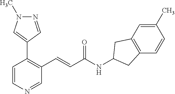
N1=CC(C2=C(C=CC(NC3CC4=C(C=CC(C)=C4)C3)=O)C=NC=C2)=CN1C
